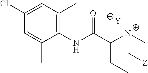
[Y].C1=C(C)C(NC(C([N+](C[Z])(C)C)CC)=O)=C(C)C=C1Cl
